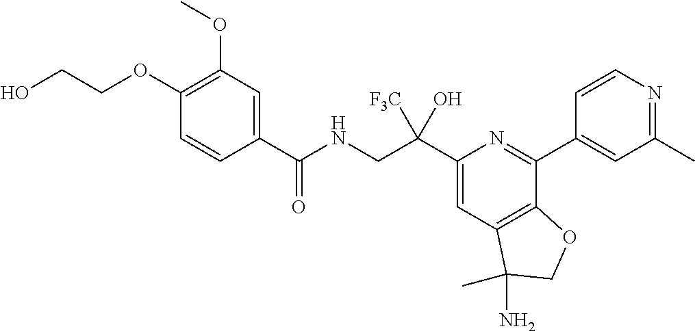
C1(C(NCC(C2=CC3=C(C(C4=CC(C)=NC=C4)=N2)OCC3(N)C)([F3C])O)=O)=CC(OC)=C(OCCO)C=C1
